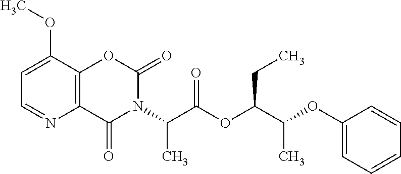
C1=C(OC)C2=C(N=C1)C(=O)N(C(C(OC(C(OC1=CC=CC=C1)C)CC)=O)C)C(=O)O2
